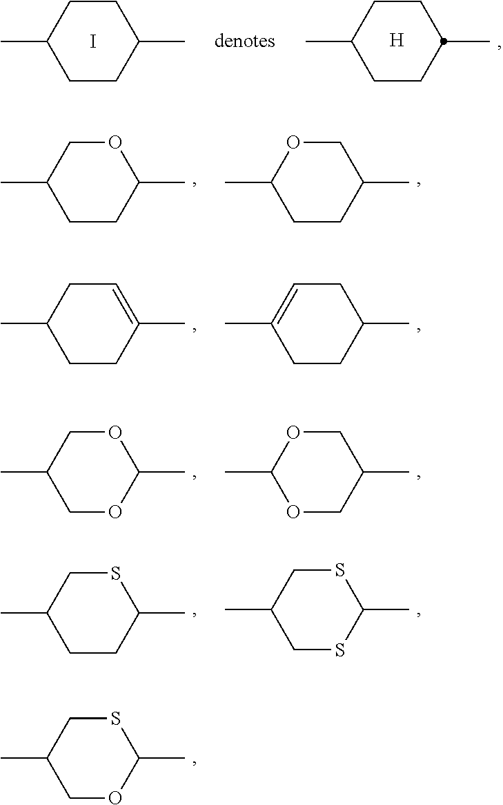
C1CC(C)CCC1C.I.C1CC(C)CCC1C.[H].C1CC(C)OCC1C.C1CC(C)COC1C.C1CC(C)=CCC1C.C1CC(C)CC=C1C.C1OC(C)OCC1C.O1CC(C)COC1C.C1CC(C)SCC1C.C1SC(C)SCC1C.C1OC(C)SCC1C
